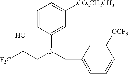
[F3C]C(CN(CC1=CC=CC([OCF3])=C1)C1=CC([CO2CH2CH3])=CC=C1)O
